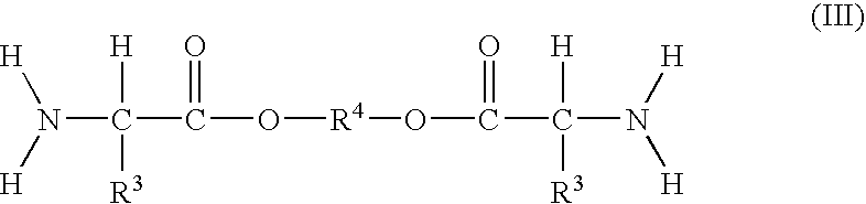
N(C([H])([R3])C(=O)O[R4]OC(=O)C([H])([R3])N([H])[H])([H])[H]
